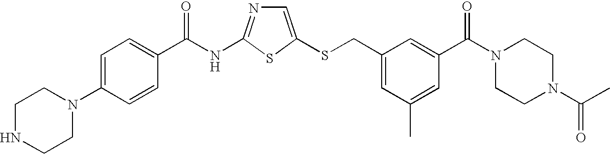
C1=C(SCC2=CC(C)=CC(C(N3CCN(C(=O)C)CC3)=O)=C2)SC(NC(=O)C2=CC=C(N3CCNCC3)C=C2)=N1
